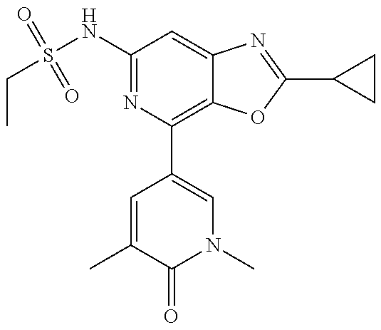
CCS(NC1=NC(C2=CN(C)C(=O)C(C)=C2)=C2C(=C1)N=C(C1CC1)O2)(=O)=O
